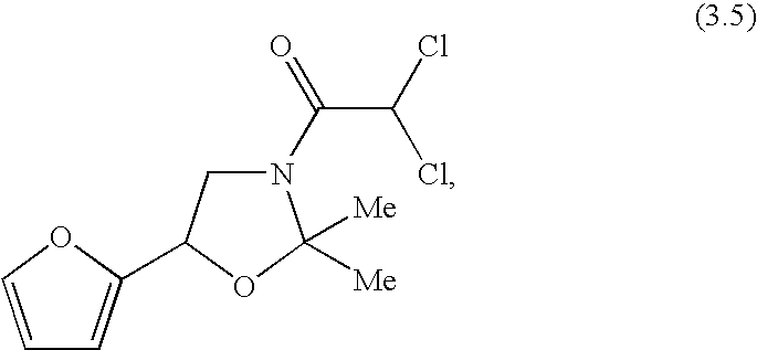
C1=COC(C2CN(C(C(Cl)Cl)=O)C([Me])([Me])O2)=C1
